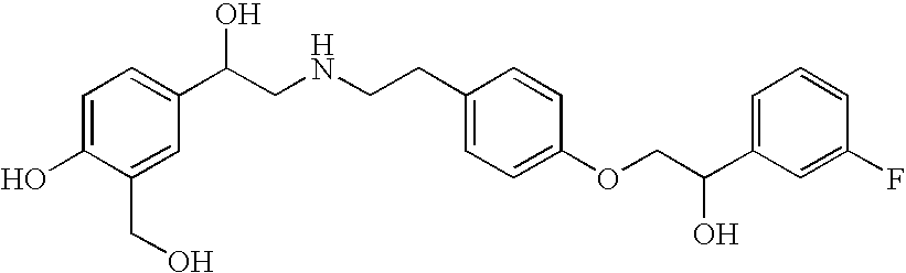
C1=C(O)C(CO)=CC(C(CNCCC2=CC=C(OCC(C3=CC=CC(F)=C3)O)C=C2)O)=C1
